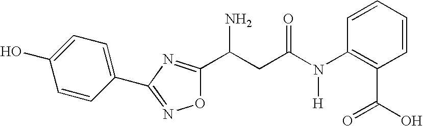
C1=CC(C2=NOC(C(CC(N(C3=C(C(=O)O)C=CC=C3)[H])=O)N)=N2)=CC=C1O
